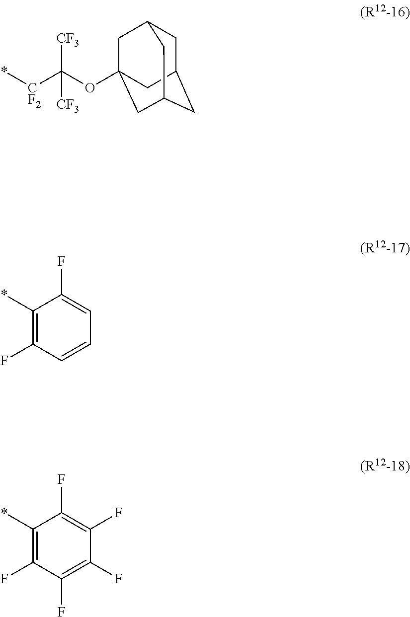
C1C2CC3CC(OC([CF2]*)([CF3])[CF3])(CC1C3)C2.C1=C(F)C(*)=C(F)C=C1.C1(F)=C(F)C(*)=C(F)C(F)=C1F
